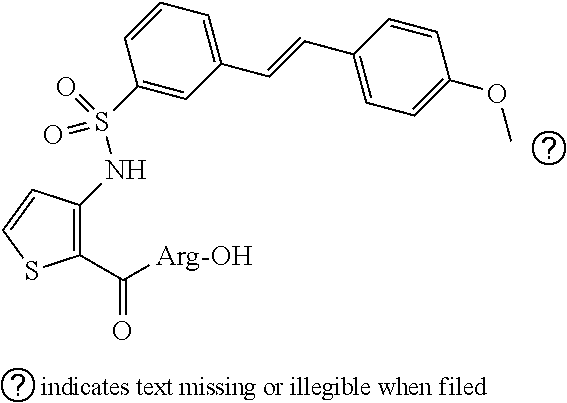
C1(C([Arg-OH])=O)=C(NS(=O)(=O)C2=CC(C=CC3=CC=C(OC)C=C3)=CC=C2)C=CS1
